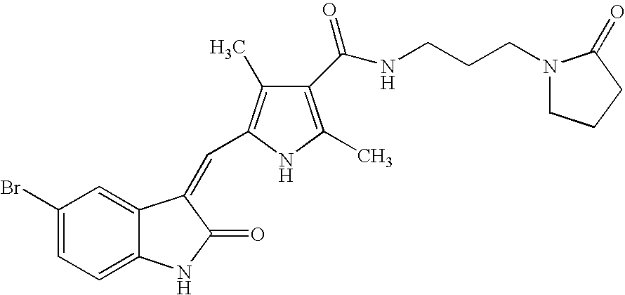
C1(Br)=CC=C2C(=C1)C(=CC1=C(C)C(C(NCCCN3CCCC3=O)=O)=C(C)N1)C(=O)N2
